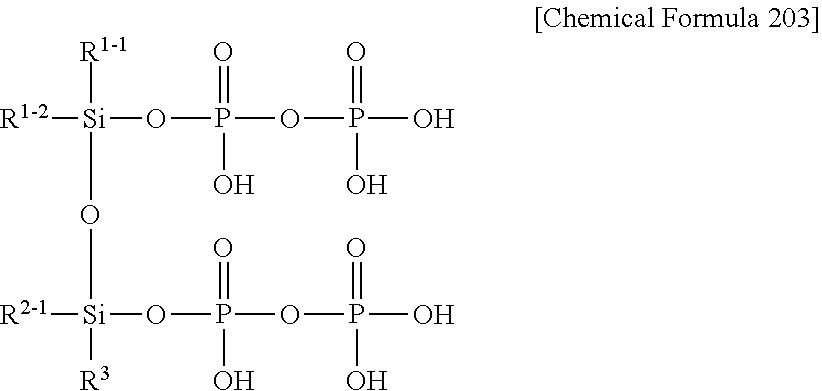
[R1-2][Si](OP(OP(O)(=O)O)(=O)O)(O[Si]([R3])(OP(OP(O)(=O)O)(=O)O)[R2-1])[R1-1]
